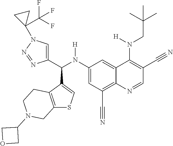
C1(N(C(C2=CN(C3(C(F)(F)F)CC3)N=N2)C2=CSC3=C2CCN(C2COC2)C3)[H])=CC(C#N)=C2C(=C1)C(N([H])CC(C)(C)C)=C(C#N)C=N2
